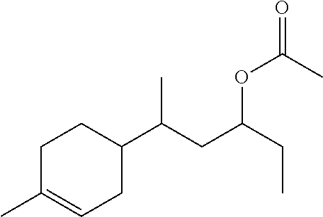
C1C(C)=CCC(C(CC(CC)OC(=O)C)C)C1
